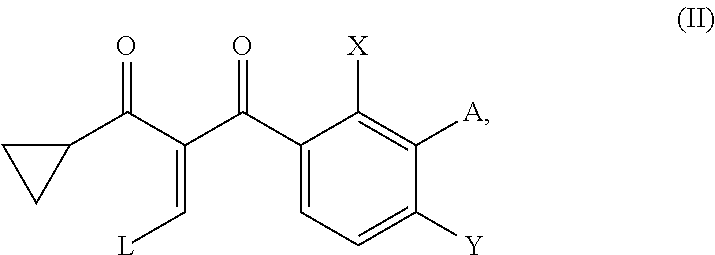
C1(C(C(C(=O)C2CC2)=C[L])=O)=CC=C([Y])C([A])=C1[X]
